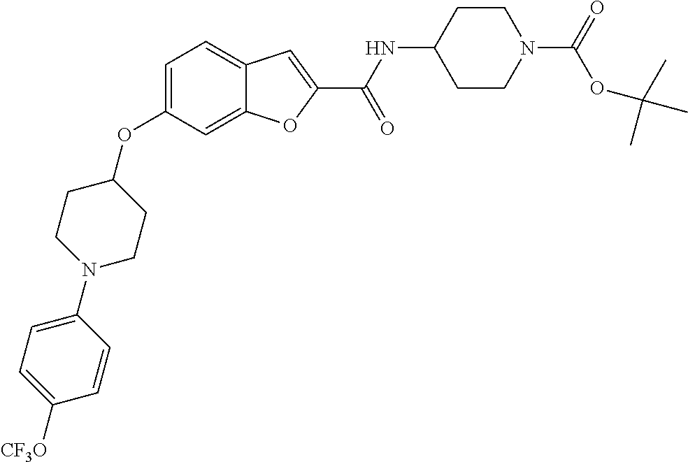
N1(C2=CC=C([CF3O])C=C2)CCC(OC2=CC=C3C(=C2)OC(C(=O)NC2CCN(C(OC(C)(C)C)=O)CC2)=C3)CC1
